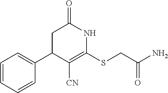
C1=C(C2C([CN])=C(SCC(=O)N)NC(=O)C2)C=CC=C1
